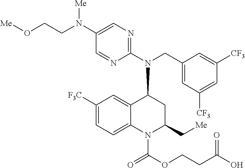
C1(N(CC2=CC([CF3])=CC([CF3])=C2)C2C3=CC([F3C])=CC=C3N(C(OCCC(O)=O)=O)C(C[Me])C2)=NC=C(N(CCO[Me])[Me])C=N1
